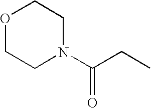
N1(C(CC)=O)CCOCC1
